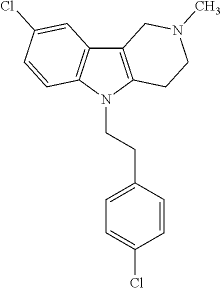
C12=C(N(CCC3=CC=C(Cl)C=C3)C3=C1C=C(Cl)C=C3)CCN(C)C2
